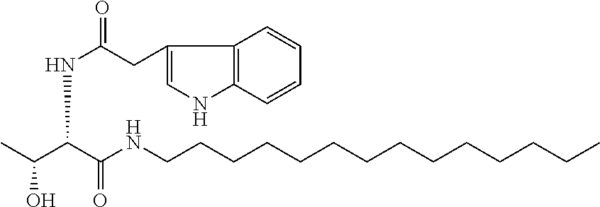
CC(O)C(C(NCCCCCCCCCCCCCC)=O)NC(CC1=CNC2=C1C=CC=C2)=O
